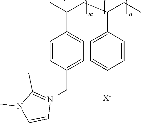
CC(CC(CC)C1=CC=CC=C1)C1=CC=C(C[N+]2=C(C)N(C)C=C2)C=C1.[X-]
